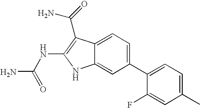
C1(C2=CC=C(C)C=C2F)=CC=C2C(=C1)NC(NC(N)=O)=C2C(N)=O
